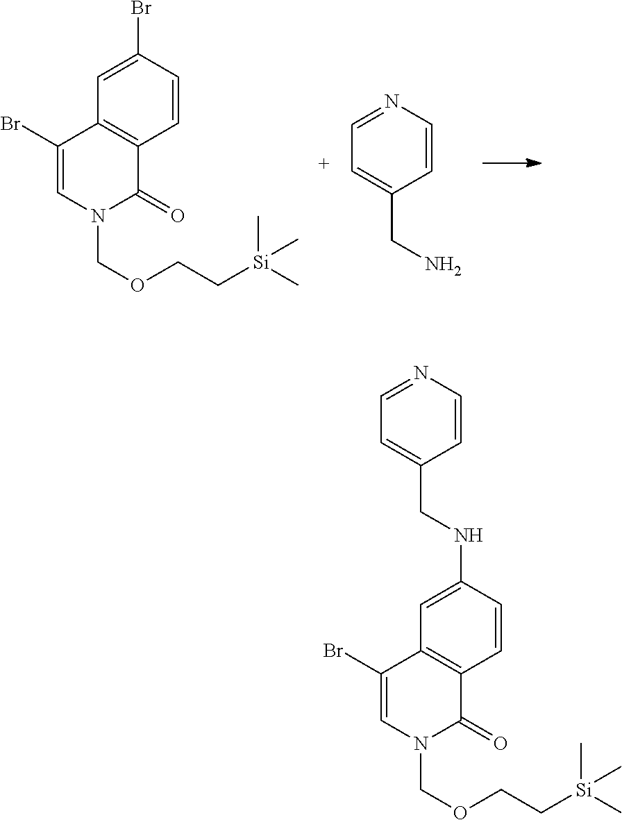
C1=CC(Br)=CC2=C1C(=O)N(COCC[Si](C)(C)C)C=C2Br.N1=CC=C(CN)C=C1.C1=CC(NCC2=CC=NC=C2)=CC2=C1C(=O)N(COCC[Si](C)(C)C)C=C2Br
